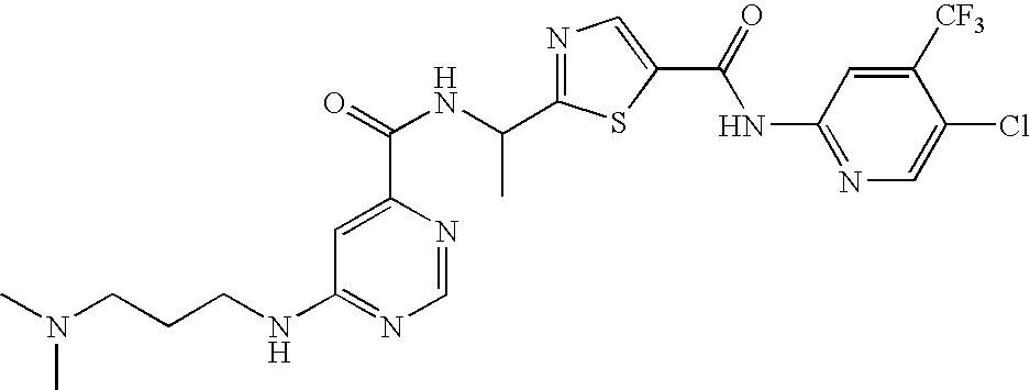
N1=C(C(NC(=O)C2=CC(NCCCN(C)C)=NC=N2)C)SC(C(=O)NC2=NC=C(Cl)C([CF3])=C2)=C1
